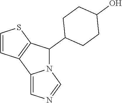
N12C(C3CCC(O)CC3)C3=C(C1=CN=C2)C=CS3
